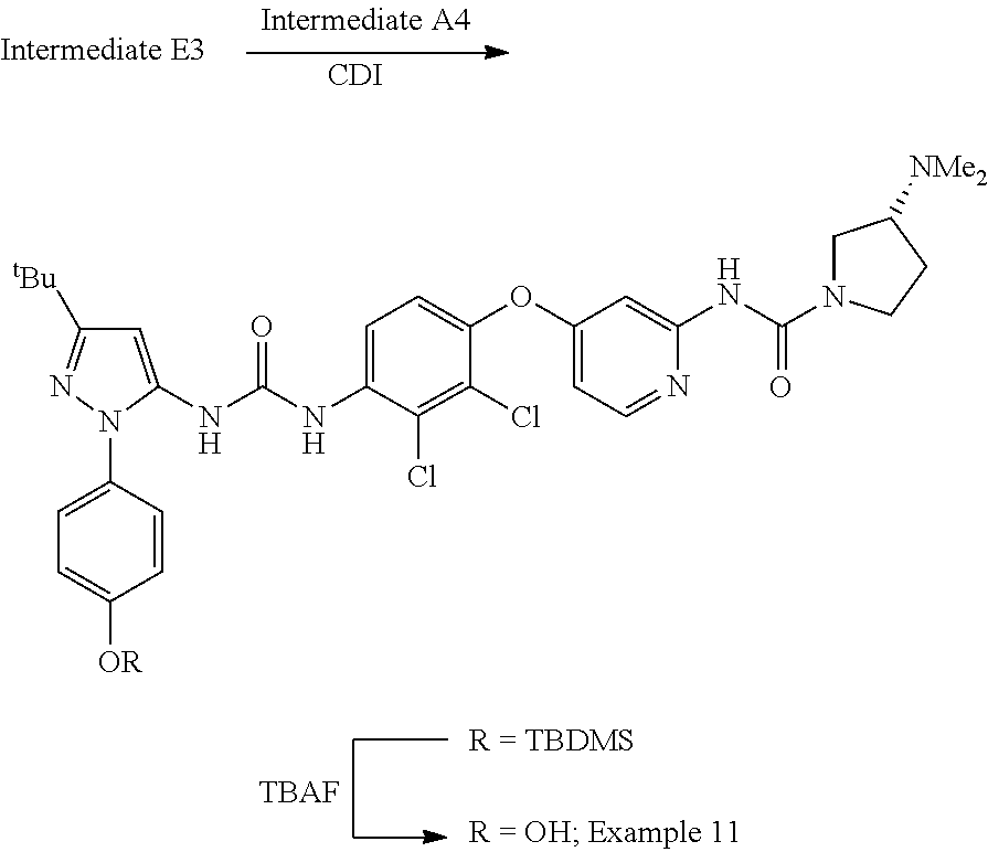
[CDI].[TBAF].C1=C(NC(NC2=CC=C(OC3=CC=NC(NC(=O)N4CC([NMe2])CC4)=C3)C(Cl)=C2Cl)=O)N(C2=CC=C([OR])C=C2)N=C1[tBu]
